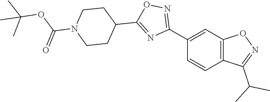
C12=C(C=CC(C3=NOC(C4CCN(C(=O)OC(C)(C)C)CC4)=N3)=C1)C(C(C)C)=NO2
